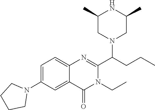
C1=C(N2CCCC2)C=C2C(=C1)N=C(C(CCC)N1CC(C)NC(C)C1)N(CC)C2=O
